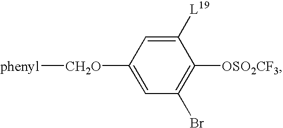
C1([L19])=CC([CH2O][phenyl])=CC(Br)=C1[OSO2CF3]
